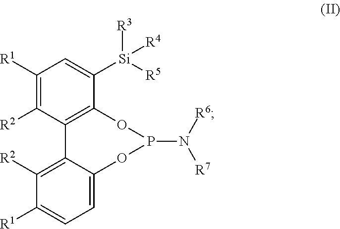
C1([R1])=C([R2])C2=C(C([Si]([R4])([R3])[R5])=C1)OP(N([R7])[R6])OC1=CC=C([R1])C([R2])=C21
